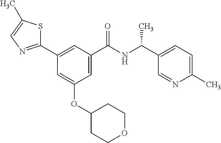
C1(C2=NC=C(C)S2)=CC(C(NC(C2=CC=C(C)N=C2)C)=O)=CC(OC2CCOCC2)=C1
